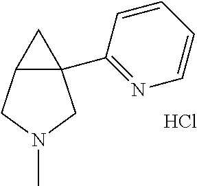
C12(C3=NC=CC=C3)C(CN(C)C1)C2.Cl
